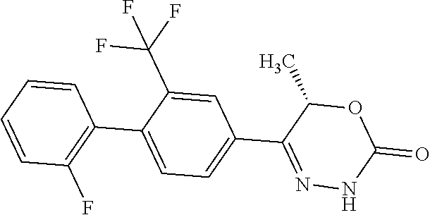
C1=CC(F)=C(C2=CC=C(C3=NNC(=O)OC3C)C=C2C(F)(F)F)C=C1
